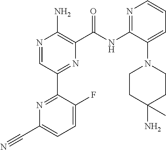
N1=CC(C2=NC(C#N)=CC=C2F)=NC(C(NC2=NC=CC=C2N2CCC(N)(C)CC2)=O)=C1N
